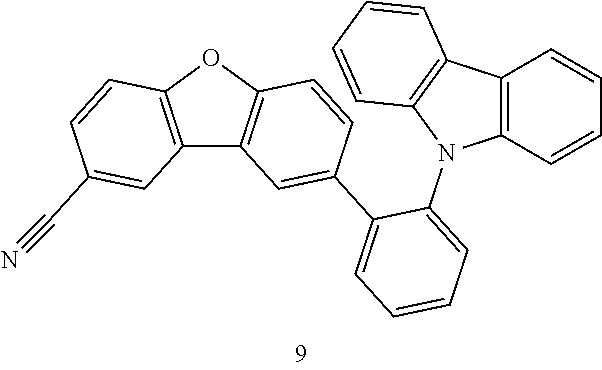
C12=C(OC3=C1C=C(C1=CC=CC=C1N1C4=C(C=CC=C4)C4=C1C=CC=C4)C=C3)C=CC(C#N)=C2
